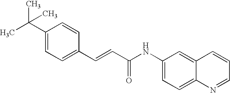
C1(C=CC(=O)NC2=CC=C3C(=C2)C=CC=N3)=CC=C(C(C)(C)C)C=C1
